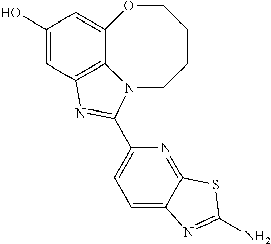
C1=C2C(=NC(C3=NC4=C5C(=CC(O)=C4)OCCCCN53)=C1)SC(N)=N2
